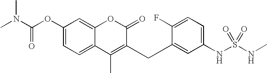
CN(C(OC1=CC=C2C(=C1)OC(=O)C(CC1=CC(NS(NC)(=O)=O)=CC=C1F)=C2C)=O)C
